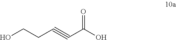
OCCC#CC(O)=O
